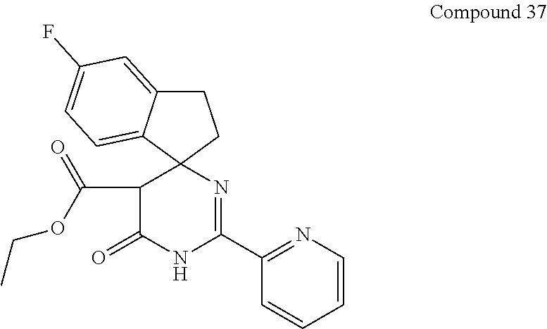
C1(C(OCC)=O)C(=O)NC(C2=NC=CC=C2)=NC12CCC1=CC(F)=CC=C21
